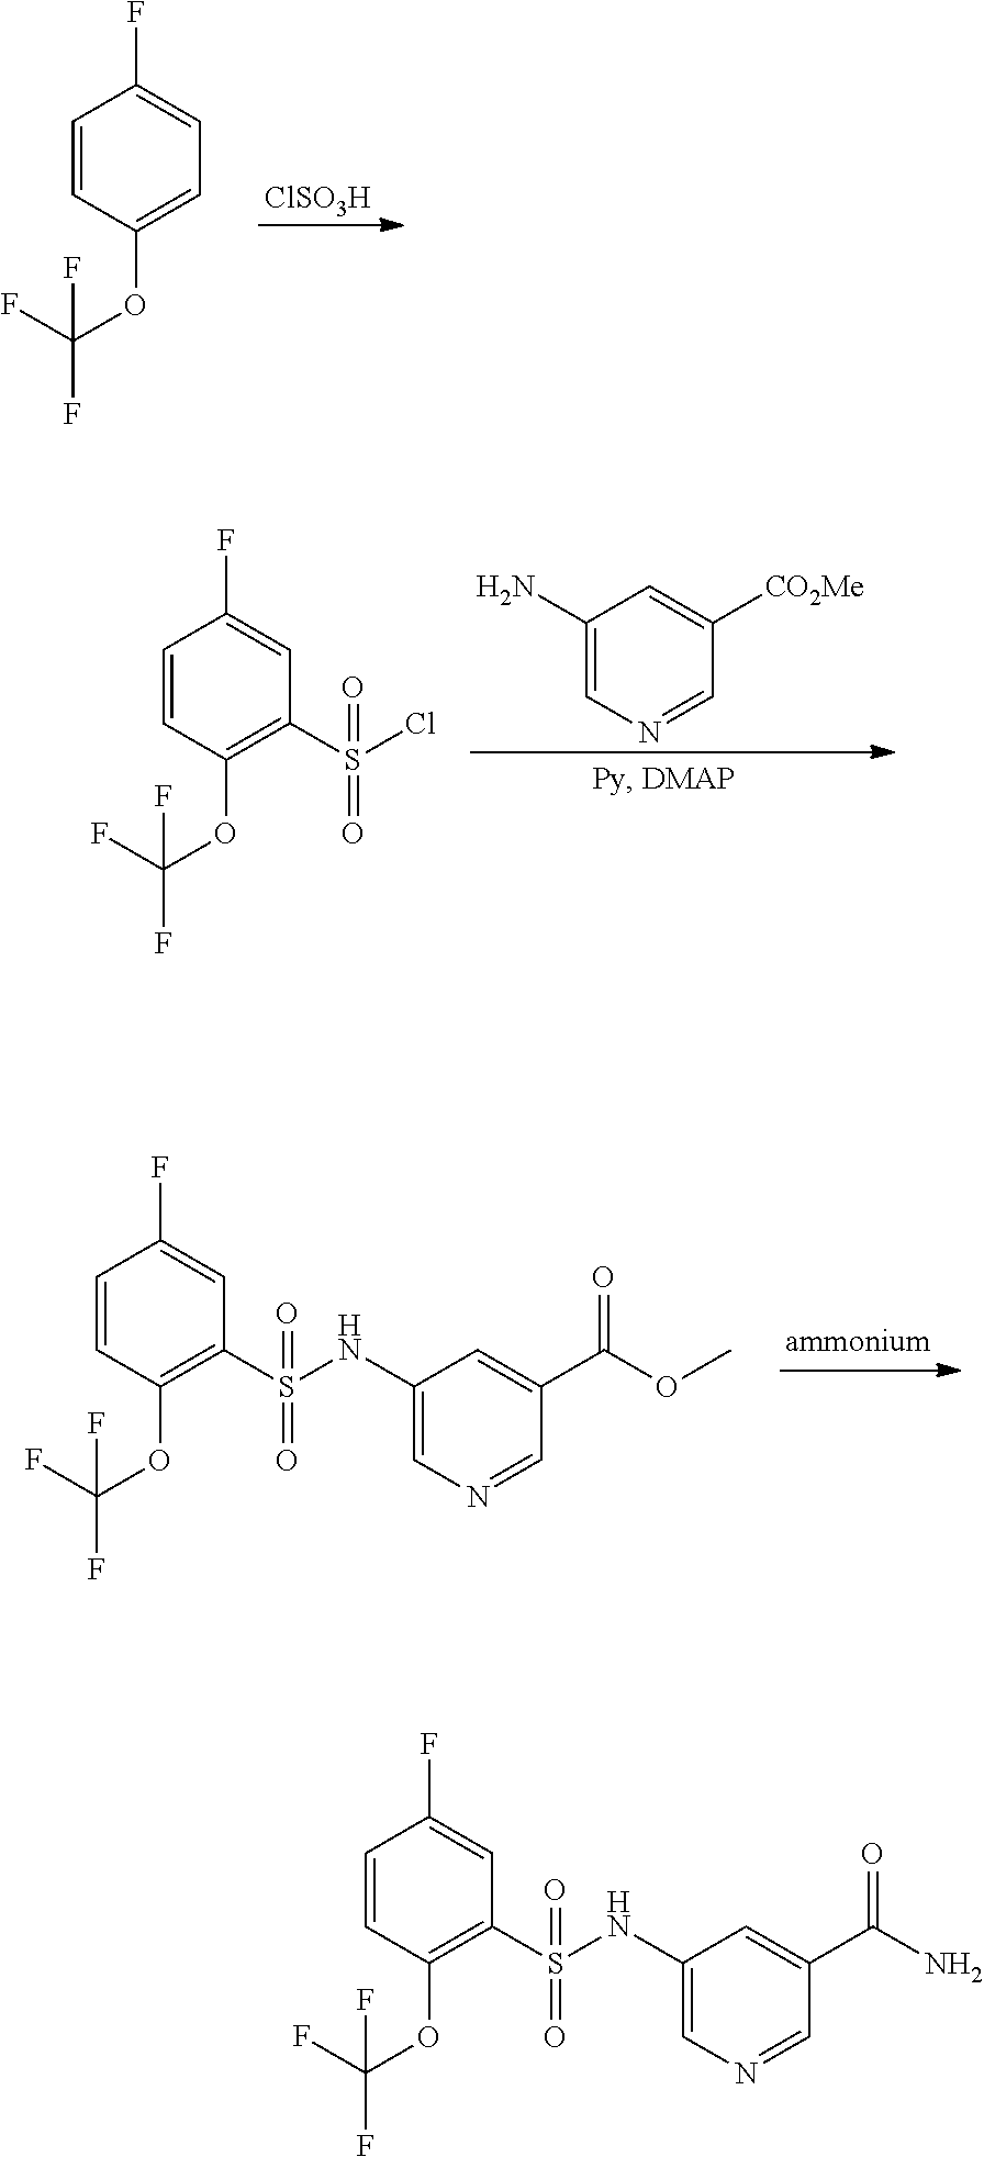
[ClSO3H].C1=CC(OC(F)(F)F)=CC=C1F.C1=CC(OC(F)(F)F)=C(S(=O)(=O)NC2=CN=CC(C(N)=O)=C2)C=C1F.C1=CC(OC(F)(F)F)=C(S(=O)(=O)Cl)C=C1F.C1(N)=CN=CC([CO2Me])=C1.C1=CC(OC(F)(F)F)=C(S(=O)(=O)NC2=CN=CC(C(OC)=O)=C2)C=C1F
